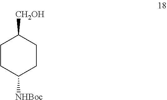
C1CC([NHBoc])CCC1[CH2OH]
